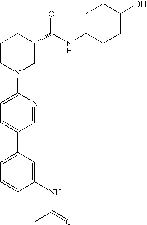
C1(N2CC(C(NC3CCC(O)CC3)=O)CCC2)=CC=C(C2=CC=CC(NC(=O)C)=C2)C=N1
